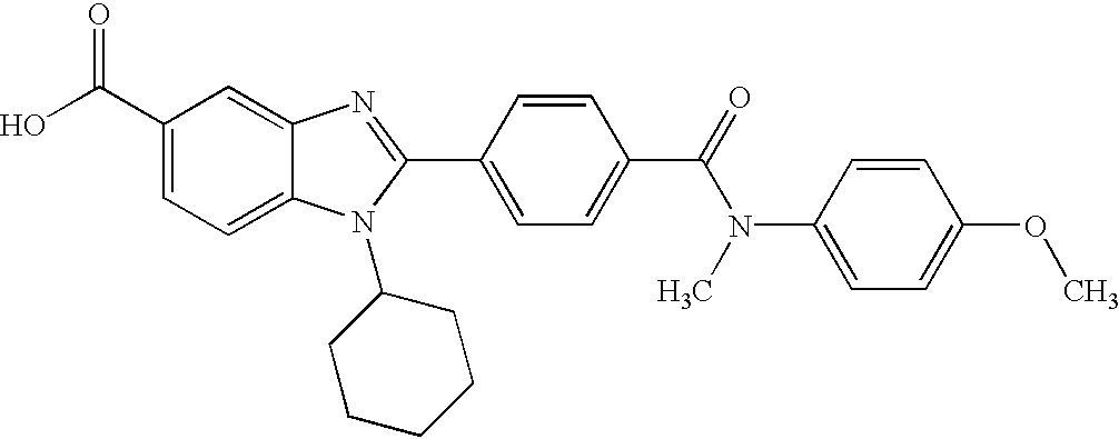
C1(C(O)=O)=CC=C2C(=C1)N=C(C1=CC=C(C(=O)N(C3=CC=C(OC)C=C3)C)C=C1)N2C1CCCCC1
